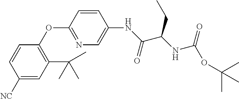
C1=CC([NC])=CC(C(C)(C)C)=C1OC1=NC=C(NC(=O)C(CC)NC(=O)OC(C)(C)C)C=C1
